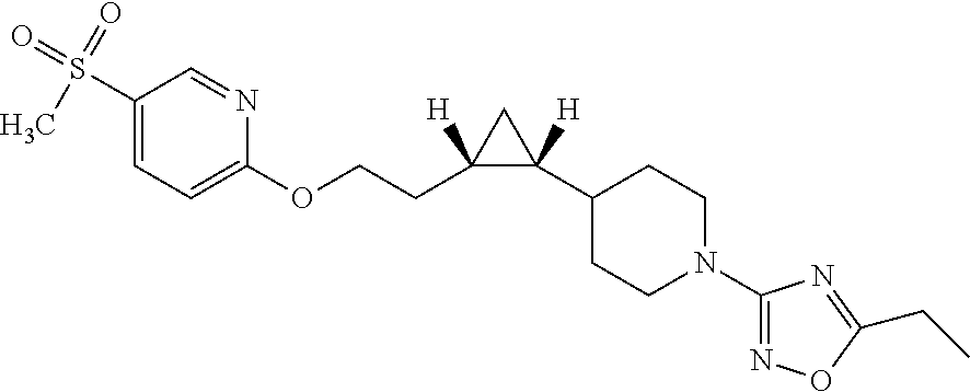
C1(S(C)(=O)=O)=CC=C(OCCC2([H])C(C3CCN(C4=NOC(CC)=N4)CC3)([H])C2)N=C1
